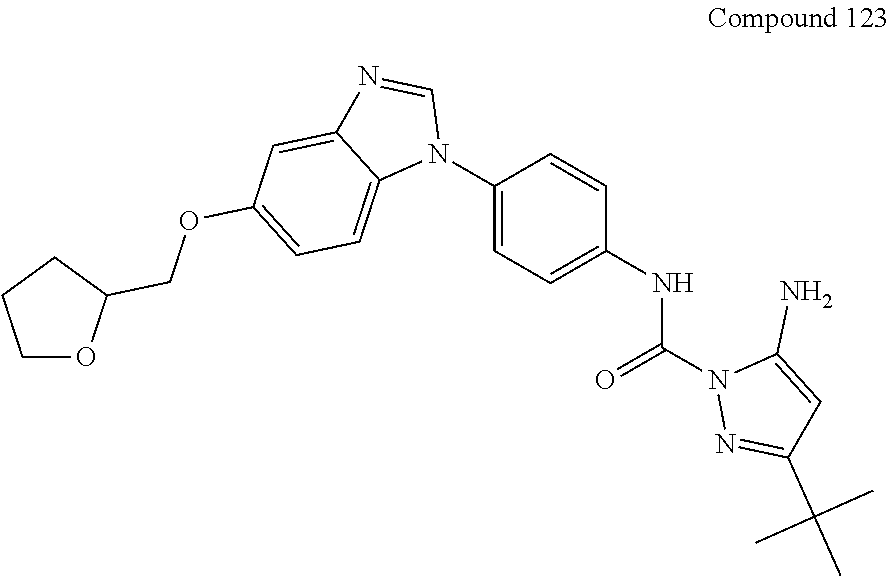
C1(N2C=NC3=CC(OCC4OCCC4)=CC=C23)=CC=C(NC(N2N=C(C(C)(C)C)C=C2N)=O)C=C1
